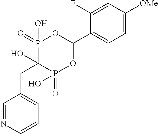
C1=NC=CC=C1CC1(O)P(=O)(O)OC(C2=CC=C([OMe])C=C2F)OP1(=O)O
